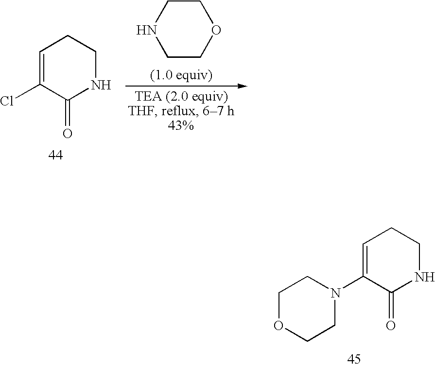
C1=C(Cl)C(=O)NCC1.C1COCCN1.C1OCCN(C2=CCCNC2=O)C1
